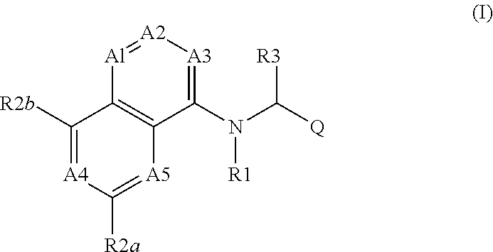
N([R1])(C1=[A3][A2]=[Al]C2=C1[A5]=C([R2a])[A4]=C2[R2b])C([R3])[Q]
